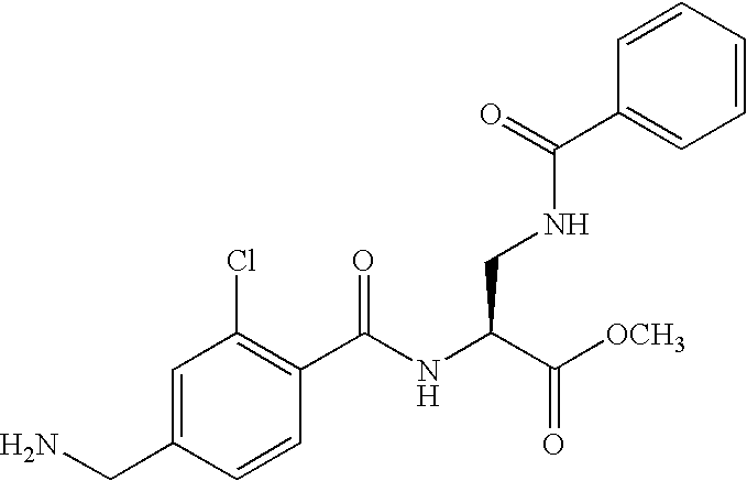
C(C1=CC(Cl)=C(C(NC(C([OCH3])=O)CNC(C2=CC=CC=C2)=O)=O)C=C1)N
